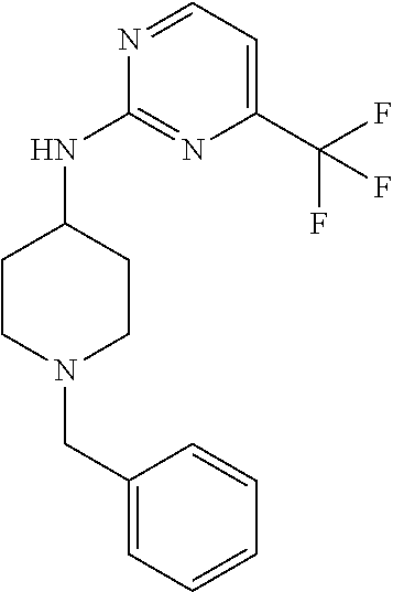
C1(C(F)(F)F)=CC=NC(NC2CCN(CC3=CC=CC=C3)CC2)=N1
